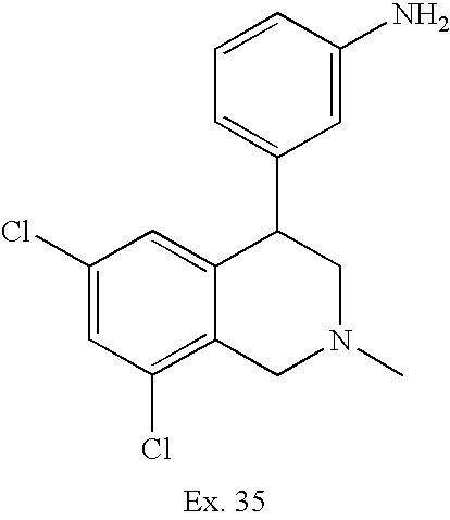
C1(Cl)=C2C(=CC(Cl)=C1)C(C1=CC=CC(N)=C1)CN(C)C2
